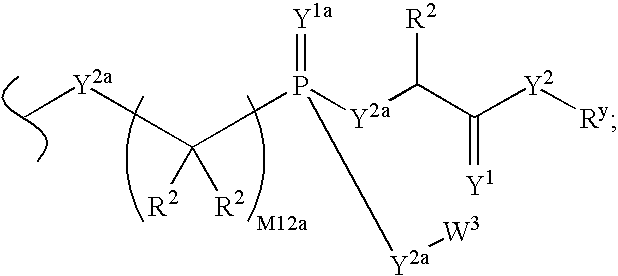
C[Y2a]C([R2])([R2])P(=[Y1a])([Y2a]C(C([Y2][Ry])=[Y1])[R2])[Y2a][W3]
